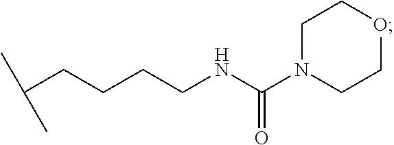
C(CCCCNC(N1CCOCC1)=O)(C)C
